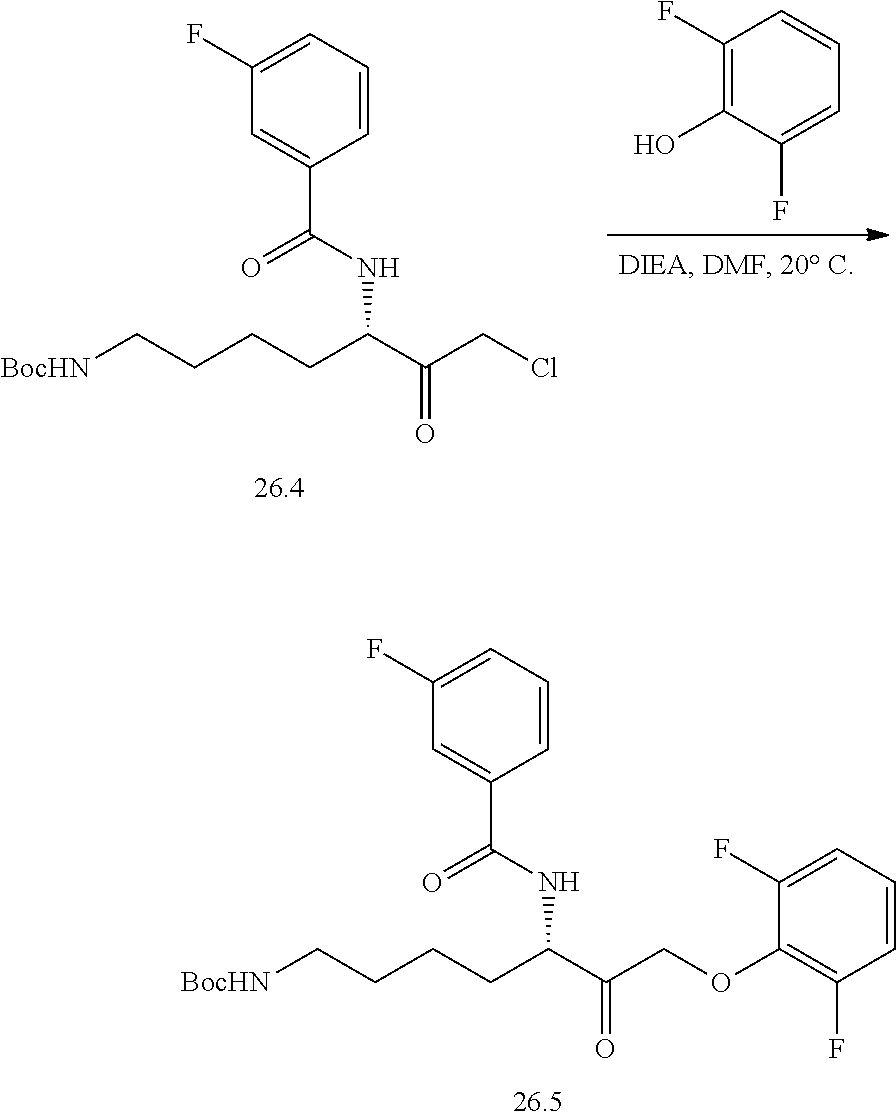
C(NC(C(COC1=C(F)C=CC=C1F)=O)CCCC[BocHN])(=O)C1=CC(F)=CC=C1.C1(F)=C(O)C(F)=CC=C1.C(NC(C(CCl)=O)CCCC[BocHN])(=O)C1=CC(F)=CC=C1
